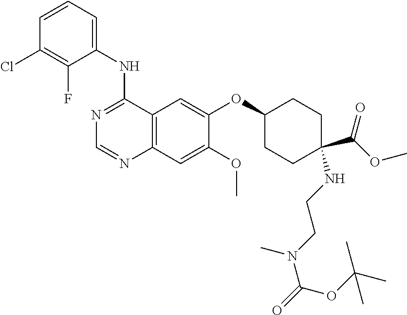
C1=CC=C(NC2=NC=NC3=C2C=C(OC2CCC(C(OC)=O)(NCCN(C(OC(C)(C)C)=O)C)CC2)C(OC)=C3)C(F)=C1Cl
